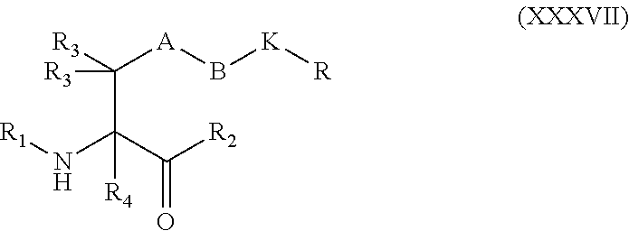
C(C(C([R2])=O)([R4])N[R1])([A]B[K][R])([R3])[R3]
